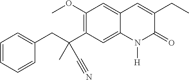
C(C1=CC=CC=C1)C(C1=C(OC)C=C2C(=C1)N([H])C(=O)C(CC)=C2)(C)C#N
